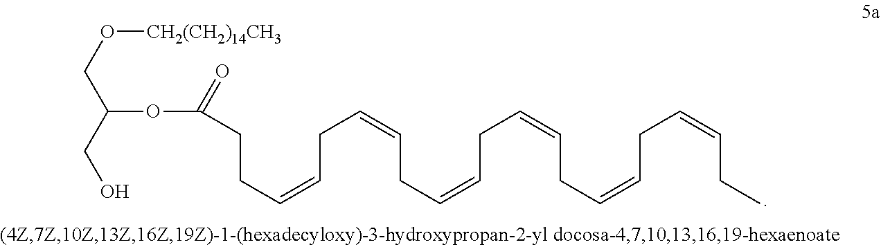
C(C=CCCC(OC(CO[CH2(CH2)14CH3])CO)=O)C=CCC=CCC=CCC=CCC=CCC
